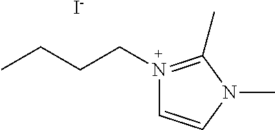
[I-].C(N1=C(C)N(C)C=C1)CCC
